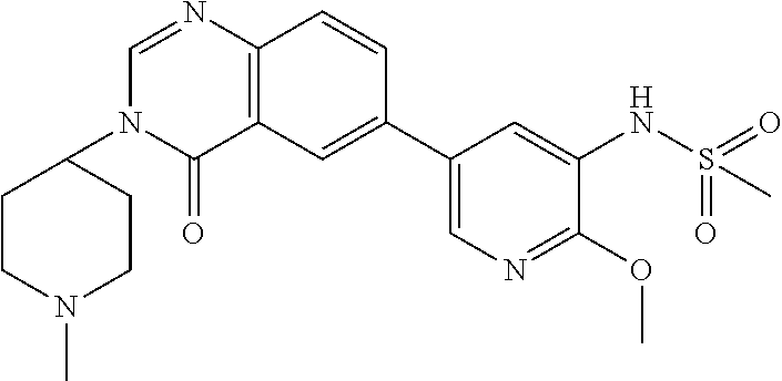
C12=C(C=CC(C3=CN=C(OC)C(NS(=O)(=O)C)=C3)=C1)N=CN(C1CCN(C)CC1)C2=O
